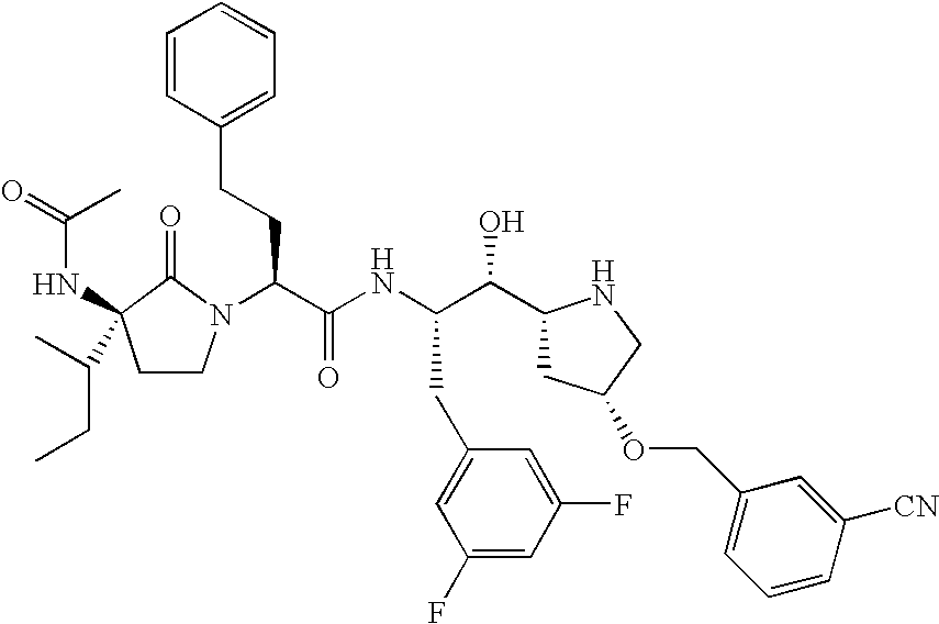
C(C(O)C1CC(OCC2=CC=CC([CN])=C2)CN1)(NC(C(CCC1=CC=CC=C1)N1C(=O)C(NC(=O)C)(C(CC)C)CC1)=O)CC1=CC(F)=CC(F)=C1
